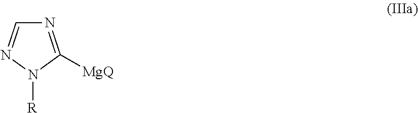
N1=C([MgQ])N([R])N=C1
